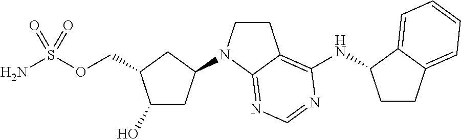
C1(O)CC(N2CCC3=C(NC4CCC5=CC=CC=C54)N=CN=C32)CC1COS(N)(=O)=O
